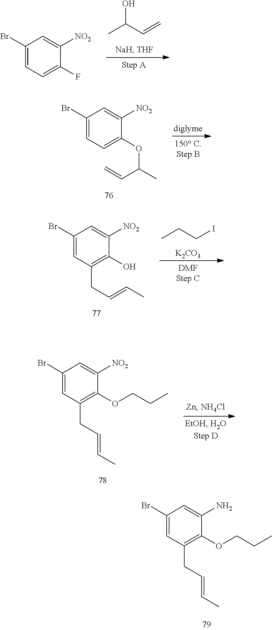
CC(C=C)O.C1(Br)=CC=C(F)C([NO2])=C1.C1(Br)=CC=C(OC(C=C)C)C([NO2])=C1.[K2CO3].CCCI.C1(Br)=CC(CC=CC)=C(O)C([NO2])=C1.C1(Br)=CC(CC=CC)=C(OCCC)C([NO2])=C1.C1(Br)=CC(CC=CC)=C(OCCC)C(N)=C1
